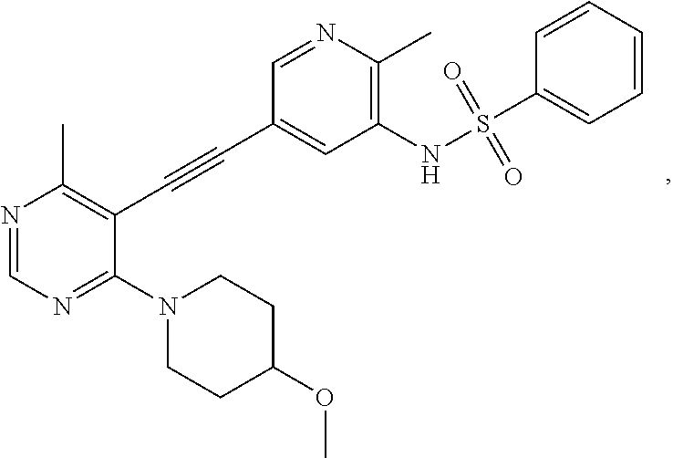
N1=CN=C(N2CCC(OC)CC2)C(C#CC2=CC(NS(C3=CC=CC=C3)(=O)=O)=C(C)N=C2)=C1C
